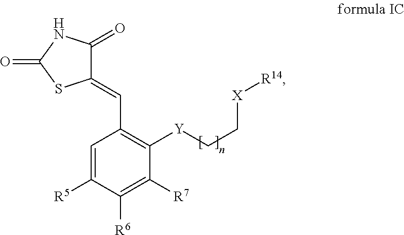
C1=C([R5])C([R6])=C([R7])C([Y]CC[X][R14])=C1C=C1C(=O)NC(=O)S1
